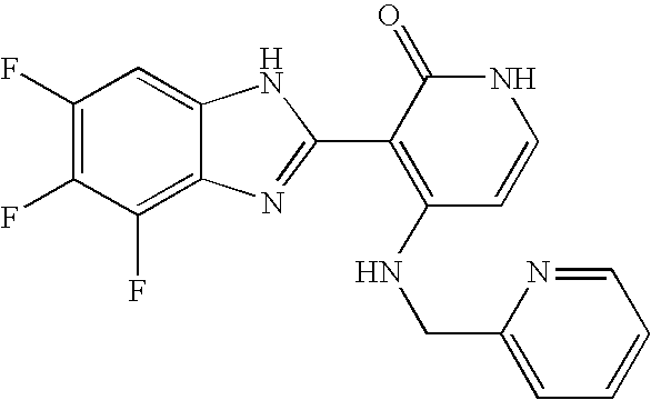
C1(F)=C2C(=CC(F)=C1F)NC(C1=C(NCC3=CC=CC=N3)C=CNC1=O)=N2
